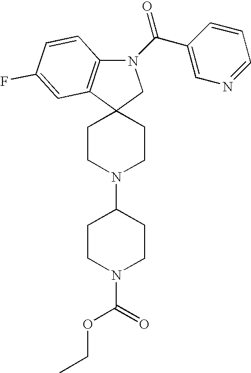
N1(C(=O)C2=CN=CC=C2)C2=C(C3(C1)CCN(C1CCN(C(=O)OCC)CC1)CC3)C=C(F)C=C2
